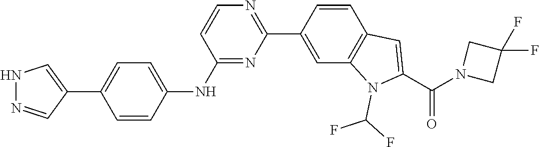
N1=C(NC2=CC=C(C3=CNN=C3)C=C2)C=CN=C1C1=CC2=C(C=C1)C=C(C(=O)N1CC(F)(F)C1)N2C(F)F
